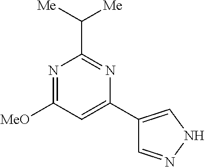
N1=C([MeO])C=C(C2=CNN=C2)N=C1C([Me])[Me]
